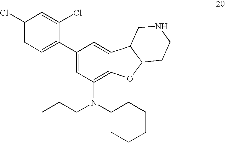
C1(Cl)=CC=C(C2=CC(N(CCC)C3CCCCC3)=C3C(=C2)C2C(O3)CCNC2)C(Cl)=C1
